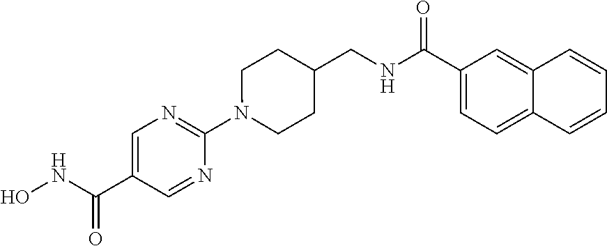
C1(C(NO)=O)=CN=C(N2CCC(CNC(C3=CC=C4C(=C3)C=CC=C4)=O)CC2)N=C1
